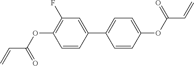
C1=CC(C2=CC=C(OC(=O)C=C)C=C2)=CC(F)=C1OC(C=C)=O
